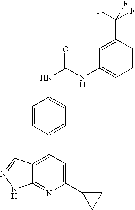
C1=CC(C2=C3C(=NC(C4CC4)=C2)NN=C3)=CC=C1NC(NC1=CC=CC(C(F)(F)F)=C1)=O
